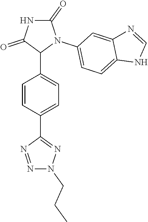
C1=CC(C2=NN(CCC)N=N2)=CC=C1C1N(C2=CC=C3C(=C2)N=CN3)C(=O)NC1=O
